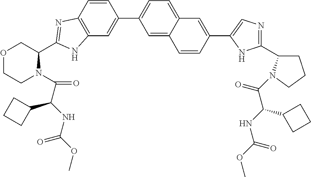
C12=C(C=CC(C3=CC=C4C(=C3)C=CC(C3=CN=C(C5CCCN5C(C(NC(=O)OC)C5CCC5)=O)N3)=C4)=C1)N=C(C1COCCN1C(C(NC(OC)=O)C1CCC1)=O)N2
